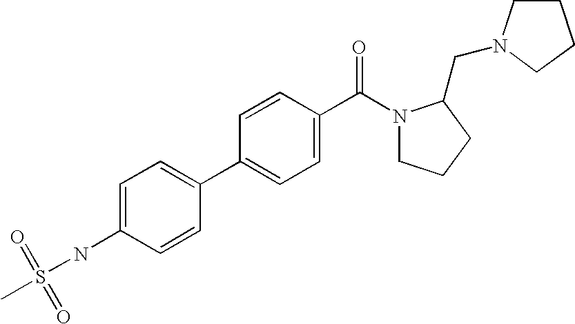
C1=C(NS(=O)(=O)C)C=CC(C2=CC=C(C(N3CCCC3CN3CCCC3)=O)C=C2)=C1
